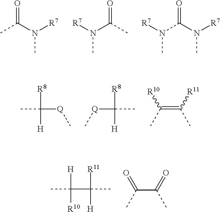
CC(N([R7])C)=O.CC(N([R7])C)=O.N(C(N([R7])C)=O)([R7])C.CC([Q]C)([R8])[H].CC([Q]C)([R8])[H].C(=C([R11])C)(C)[R10].C(C([R11])([H])C)([H])([R10])C.C(C(=O)C)(C)=O
